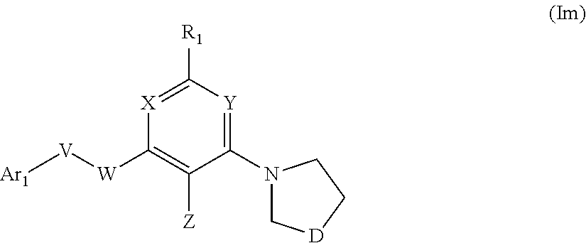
C1([W][V][Ar1])=C([Z])C(N2C[D]CC2)=[Y]C([R1])=[X]1
